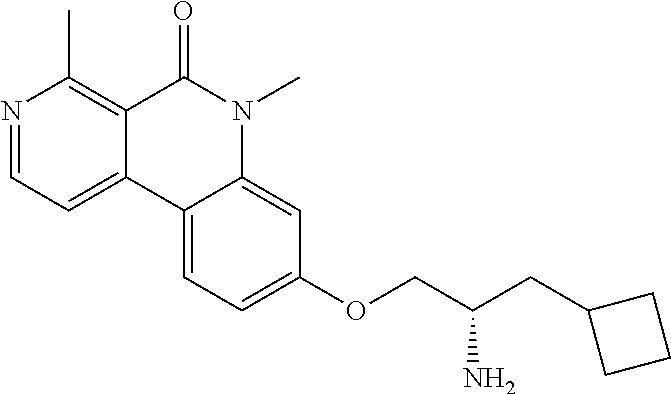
N1=CC=C2C(=C1C)C(=O)N(C)C1=CC(OCC(CC3CCC3)N)=CC=C21
